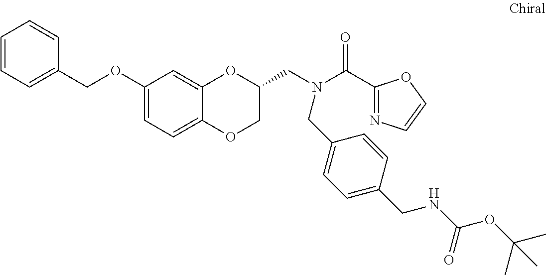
C1(OCC2=CC=CC=C2)=CC=C2C(=C1)OC(CN(C(C1=NC=CO1)=O)CC1=CC=C(CNC(OC(C)(C)C)=O)C=C1)CO2
